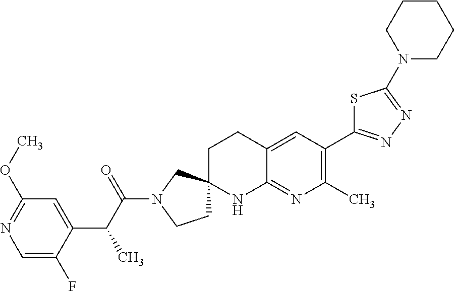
C1=C(F)C(C(C(N2CCC3(C2)CCC2=CC(C4=NN=C(N5CCCCC5)S4)=C(C)N=C2N3)=O)C)=CC(OC)=N1
